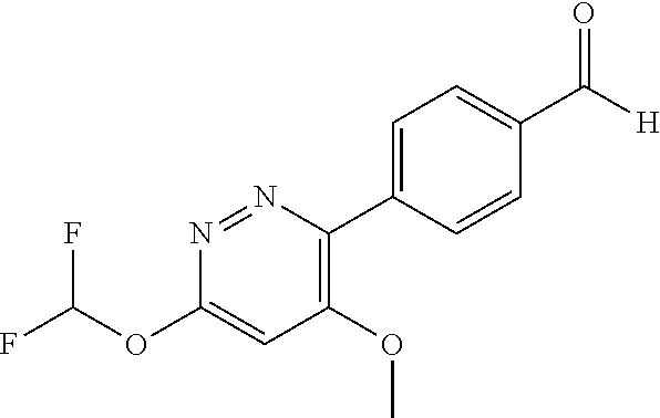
C1(OC)=C(C2=CC=C(C(=O)[H])C=C2)N=NC(OC(F)F)=C1
